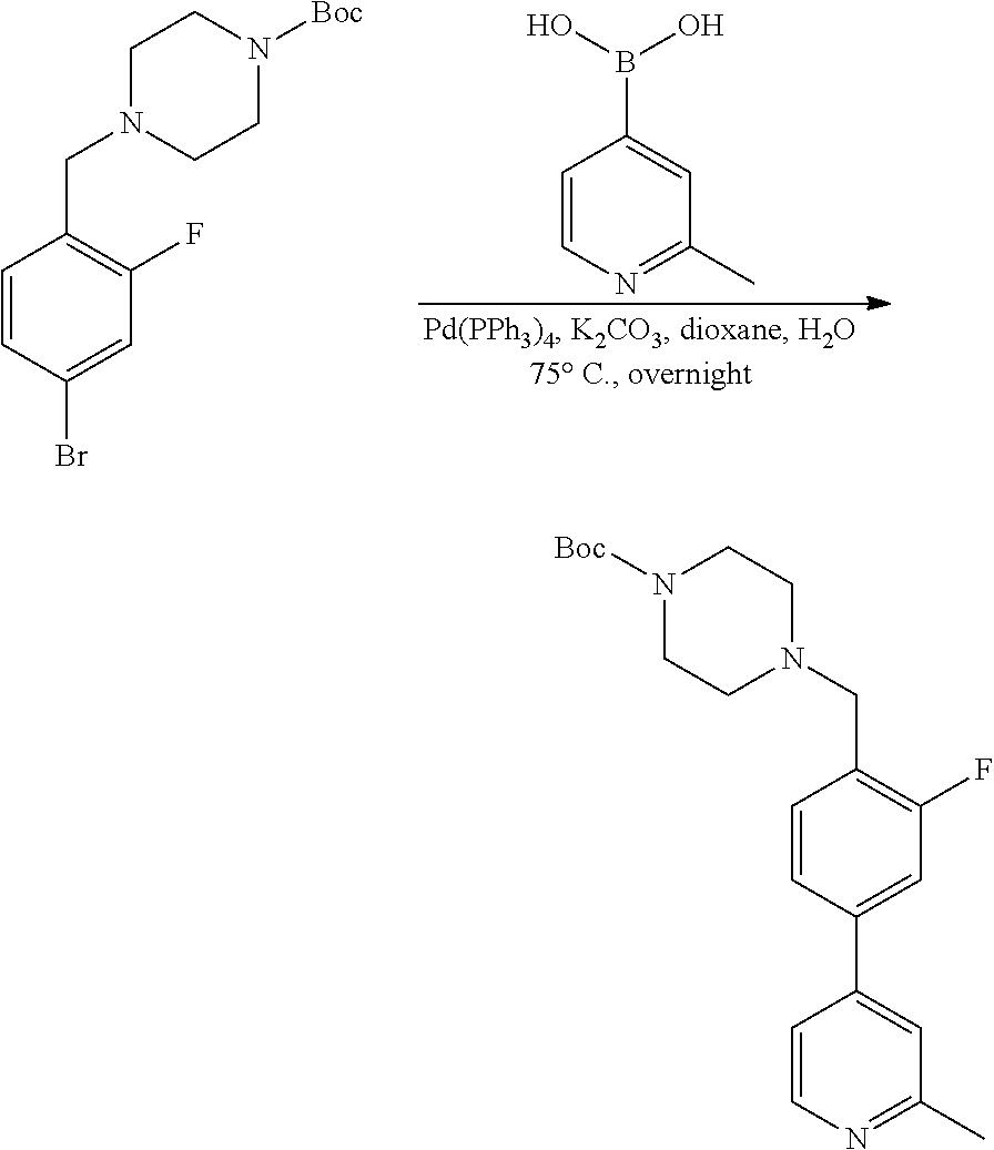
C1=CN=C(C)C=C1B(O)O.C1=CC(Br)=CC(F)=C1CN1CCN([Boc])CC1.C1(F)=C(CN2CCN([Boc])CC2)C=CC(C2=CC(C)=NC=C2)=C1
